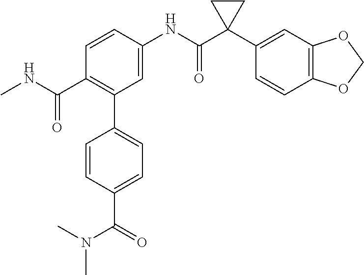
C1=C(NC(C2(C3=CC4=C(C=C3)OCO4)CC2)=O)C=CC(C(NC)=O)=C1C1=CC=C(C(N(C)C)=O)C=C1
